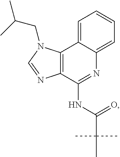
C12=C(C(NC(C(C)(C)C)=O)=NC3=CC=CC=C13)N=CN2CC(C)C
